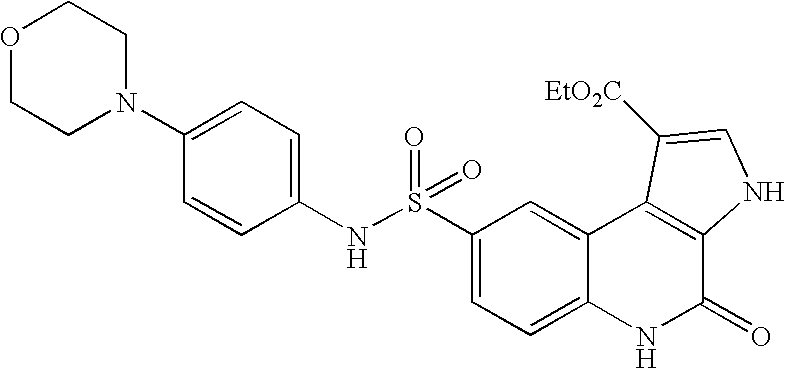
S(C1=CC=C2C(=C1)C1=C(C(=O)N2)NC=C1[EtO2C])(=O)(=O)NC1=CC=C(N2CCOCC2)C=C1
